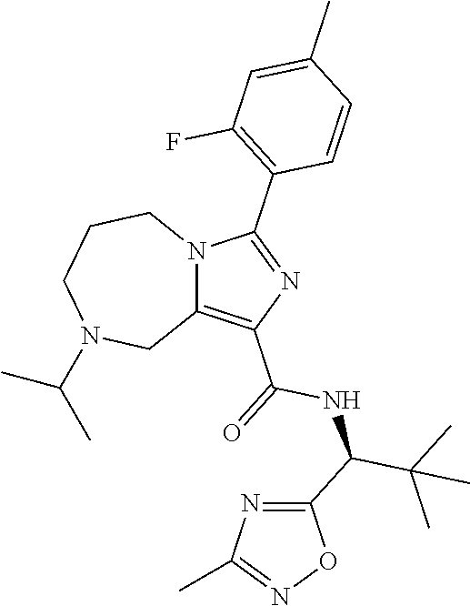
C12=C(C(=O)NC(C(C)(C)C)C3=NC(C)=NO3)N=C(C3=C(F)C=C(C)C=C3)N1CCCN(C(C)C)C2
